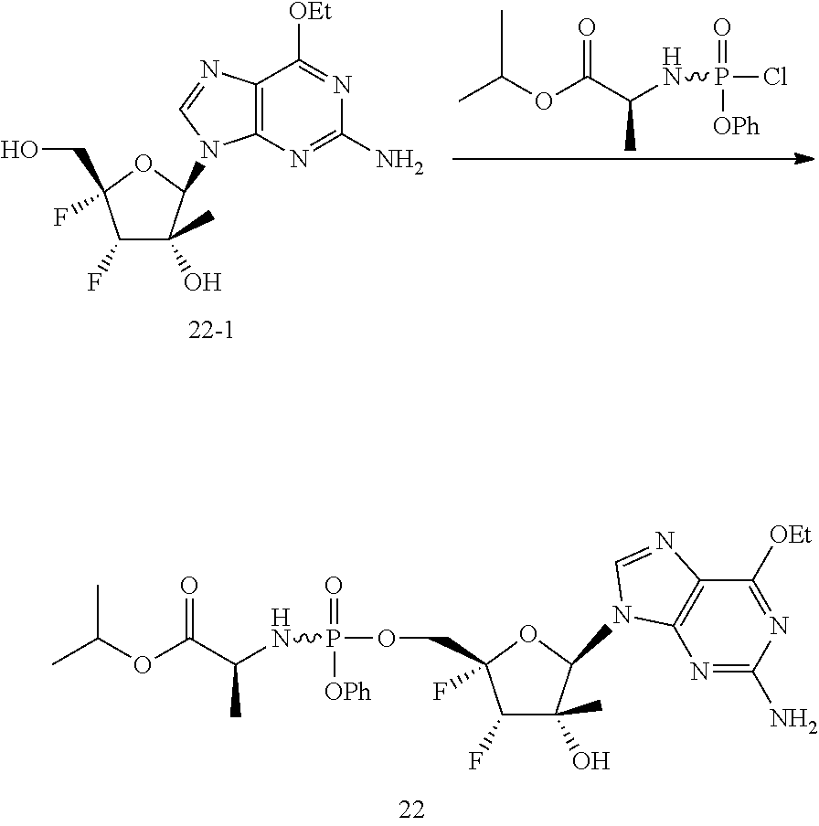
C12=C(N=C(N)N=C1[OEt])N(C1C(O)(C)C(F)C(F)(CO)O1)C=N2.CC(OC(C(NP(Cl)([OPh])=O)C)=O)C.CC(OC(C(NP([OPh])(=O)OCC1(F)C(F)C(O)(C)C(N2C3=C(C([OEt])=NC(N)=N3)N=C2)O1)C)=O)C
